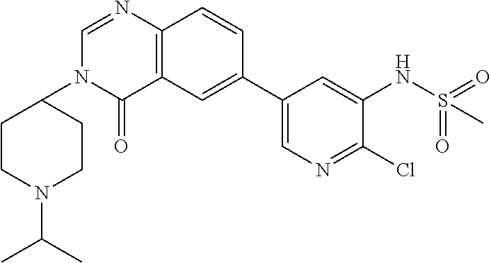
C1(C2=CC3=C(C=C2)N=CN(C2CCN(C(C)C)CC2)C3=O)=CN=C(Cl)C(NS(=O)(=O)C)=C1
